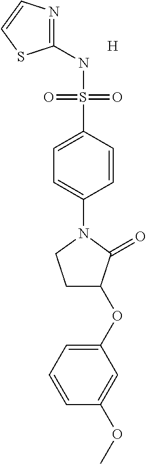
C1(NS(C2=CC=C(N3CCC(OC4=CC=CC(OC)=C4)C3=O)C=C2)(=O)=O)=NC=CS1.[H]
